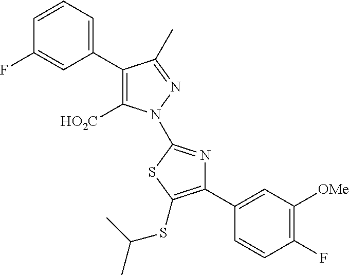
C1(C2=CC=CC(F)=C2)=C([HO2C])N(C2=NC(C3=CC([OMe])=C(F)C=C3)=C(SC(C)C)S2)N=C1C
